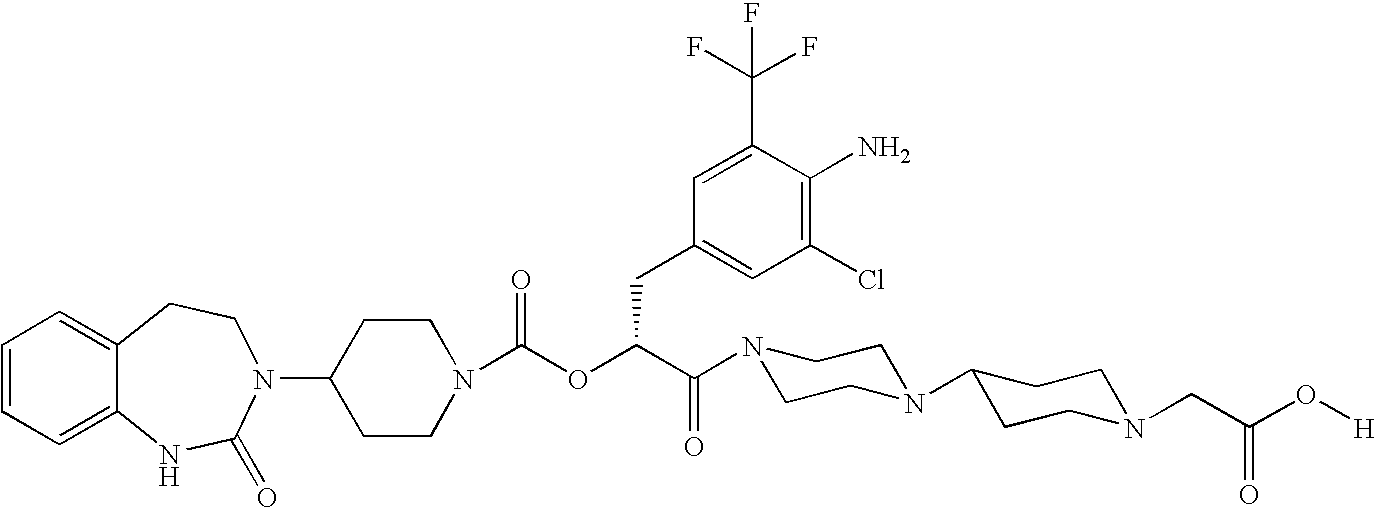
C1(N2C(=O)NC3=CC=CC=C3CC2)CCN(C(OC(C(=O)N2CCN(C3CCN(CC(O[H])=O)CC3)CC2)CC2=CC(Cl)=C(N)C(C(F)(F)F)=C2)=O)CC1
